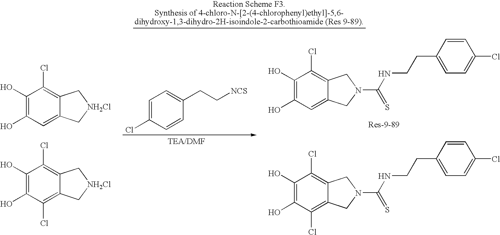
C1(O)=C(O)C=C2C(=C1Cl)CN(C(NCCC1=CC=C(Cl)C=C1)=S)C2.C1(O)=C(O)C(Cl)=C2C(=C1Cl)CN(C(NCCC1=CC=C(Cl)C=C1)=S)C2.C1(O)=C(O)C=C2C(=C1Cl)C[NH2Cl]C2.C1(O)=C(O)C(Cl)=C2C(=C1Cl)C[NH2Cl]C2.C1=C(Cl)C=CC(CC[NCS])=C1
